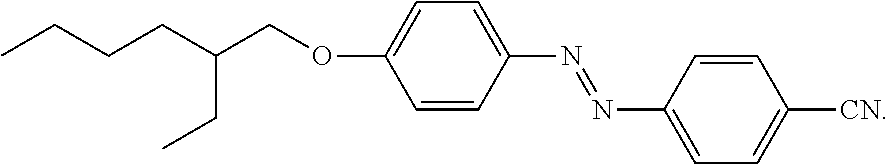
CCCCC(COC1=CC=C(N=NC2=CC=C([CN])C=C2)C=C1)CC
